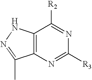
C12=C(N=C([R3])N=C1[R2])C(C)=NN2
